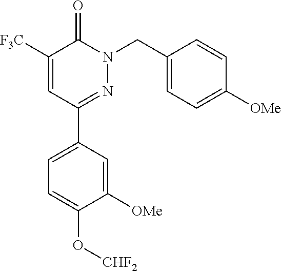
C1([F3C])=CC(C2=CC=C(O[CHF2])C([OMe])=C2)=NN(CC2=CC=C([OMe])C=C2)C1=O
